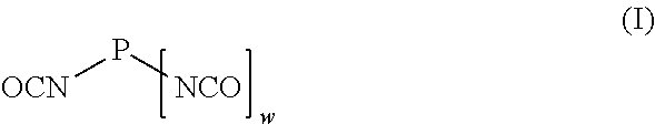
[OCN]P[NCO]
